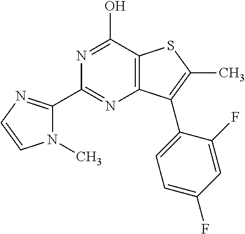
C12=C(C(O)=NC(C3=NC=CN3C)=N1)SC(C)=C2C1=CC=C(F)C=C1F
